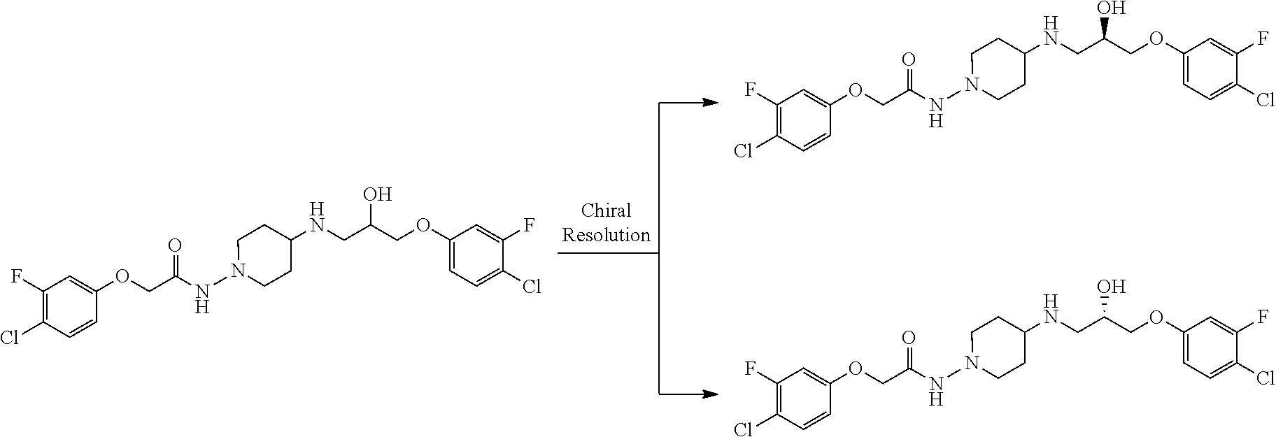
C1(Cl)=C(F)C=C(OCC(NN2CCC(NCC(COC3=CC=C(Cl)C(F)=C3)O)CC2)=O)C=C1.C1(Cl)=C(F)C=C(OCC(NN2CCC(NCC(COC3=CC=C(Cl)C(F)=C3)O)CC2)=O)C=C1.C1(Cl)=C(F)C=C(OCC(NN2CCC(NCC(COC3=CC=C(Cl)C(F)=C3)O)CC2)=O)C=C1
